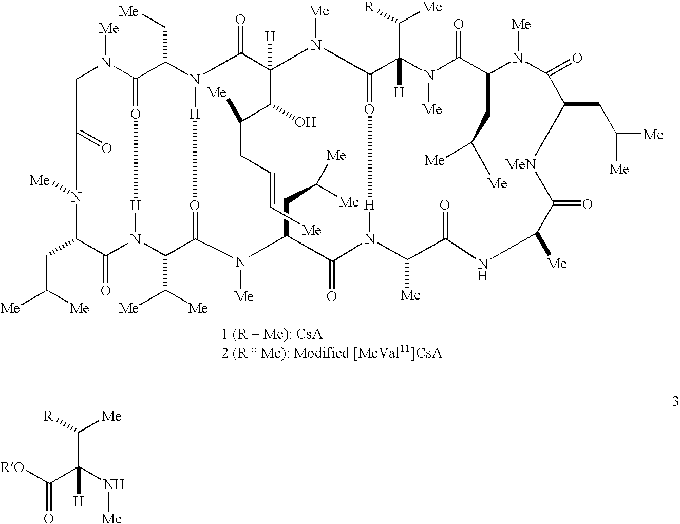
C1(=O)N([Me])C(CC([Me])[Me])C(=O)N([Me])C(C([Me])[R])([H])C2=O[H]N(C(=O)C(CC([Me])[Me])N([Me])C3=O[H]N(C(=O)C(C(O)C([Me])CC=C[Me])([H])N2[Me])C(C[Me])C2=O[H]N(C(=O)C(CC([Me])[Me])N([Me])C(=O)CN2[Me])C3C([Me])[Me])C([Me])C(=O)NC([Me])C(=O)[MeN]C1CC([Me])[Me].[R]C(C(C(=O)[RO])(N[Me])[H])[Me]
